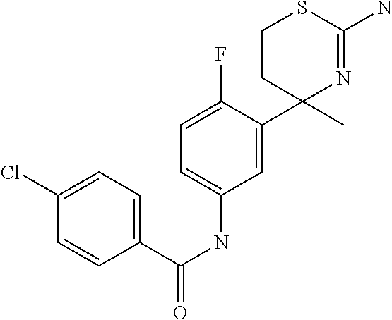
C1(C2=CC(NC(C3=CC=C(Cl)C=C3)=O)=CC=C2F)(C)N=C(N)SCC1
